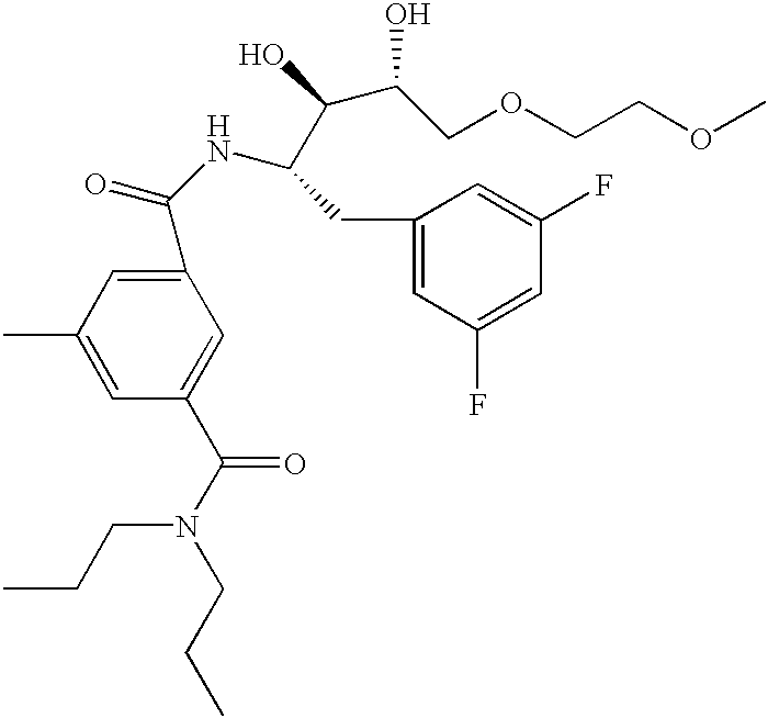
C1(C(NC(C(O)C(COCCOC)O)CC2=CC(F)=CC(F)=C2)=O)=CC(C)=CC(C(N(CCC)CCC)=O)=C1
